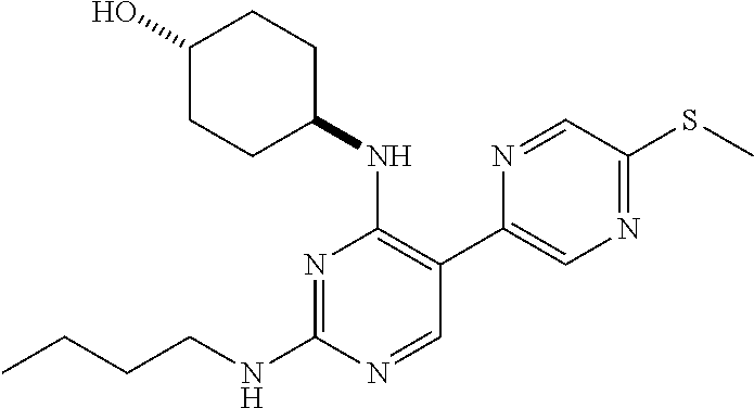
N1=C(NCCCC)N=CC(C2=CN=C(SC)C=N2)=C1NC1CCC(O)CC1
